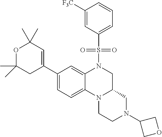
C1([F3C])=CC(S(N2CC3N(C4=CC=C(C5=CC(C)(C)OC(C)(C)C5)C=C24)CCN(C2COC2)C3)(=O)=O)=CC=C1
